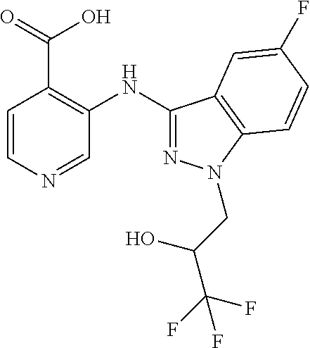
C1(C(=O)O)=C(NC2=NN(CC(C(F)(F)F)O)C3=C2C=C(F)C=C3)C=NC=C1
